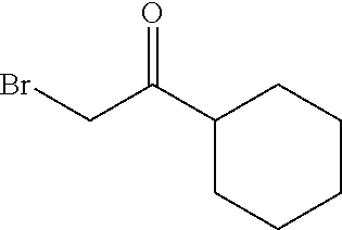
C1(C(CBr)=O)CCCCC1
